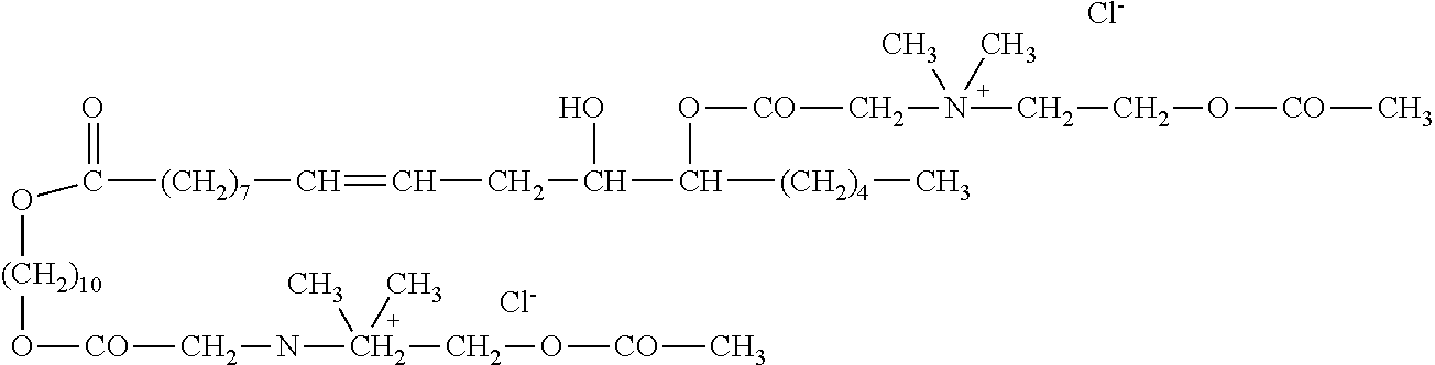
[Cl-].[Cl-].[(CH2)7](C=CCC(O)C(O[CO]CN(CCO[CO]C)(C)C)[(CH2)4]C)C(=O)O[(CH2)10]O[CO]CNC(CO[CO]C)(C)C
